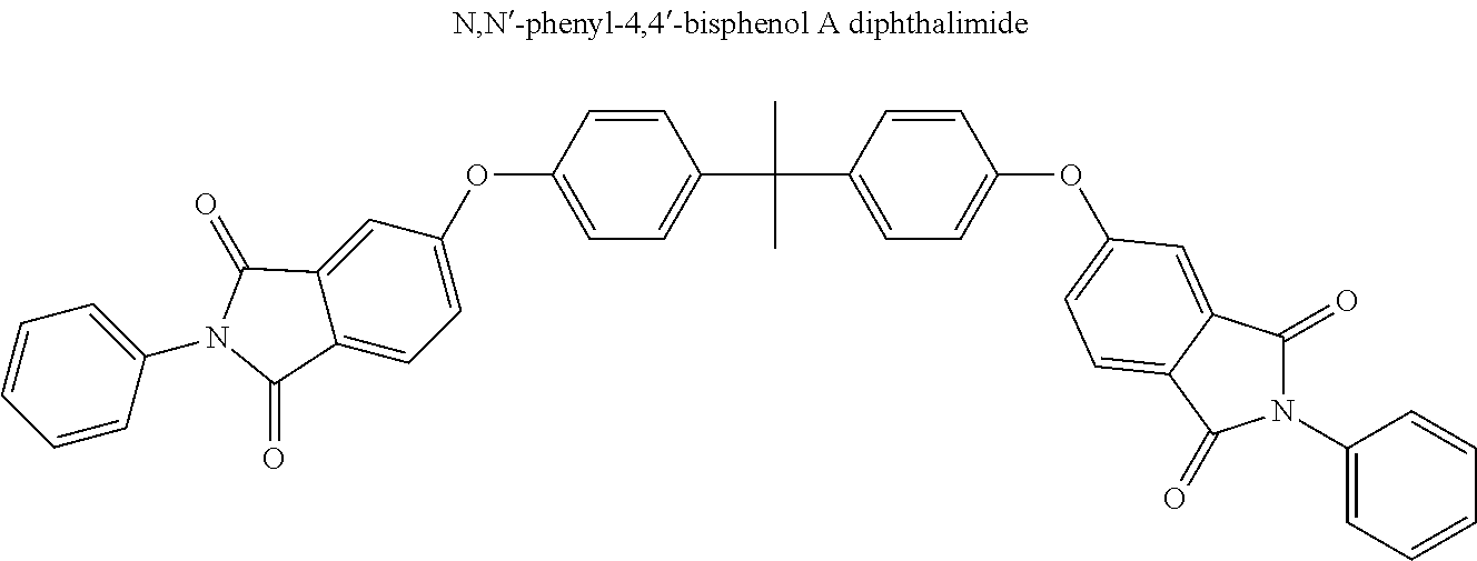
O(C1=CC=C(C(C2=CC=C(OC3=CC=C4C(=C3)C(=O)N(C3=CC=CC=C3)C4=O)C=C2)(C)C)C=C1)C1=CC=C2C(=C1)C(=O)N(C1=CC=CC=C1)C2=O
